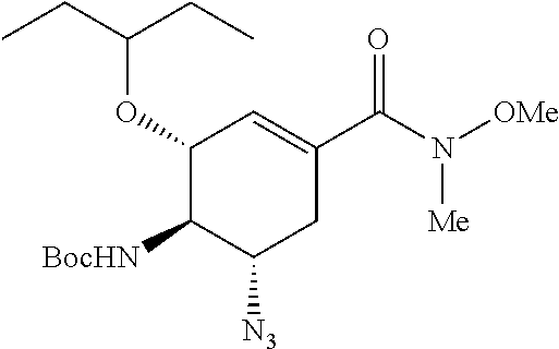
C1(OC(CC)CC)C([BocHN])C([N3])CC(C(N([OMe])[Me])=O)=C1
